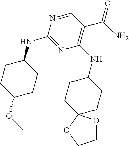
C1CC(OC)CCC1NC1=NC(NC2CCC3(CC2)OCCO3)=C(C(N)=O)C=N1
